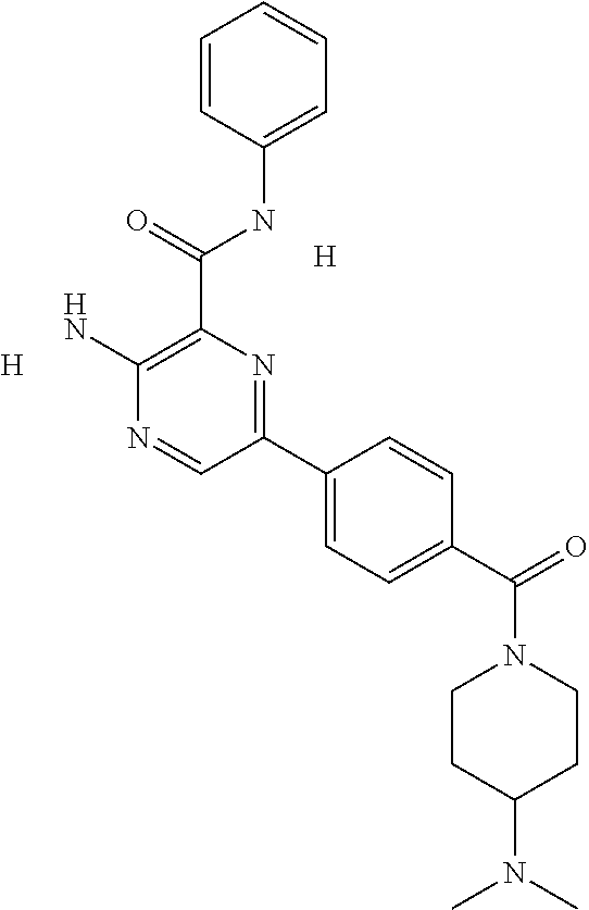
[H].[H].C1(N)=C(C(=O)NC2=CC=CC=C2)N=C(C2=CC=C(C(=O)N3CCC(N(C)C)CC3)C=C2)C=N1
